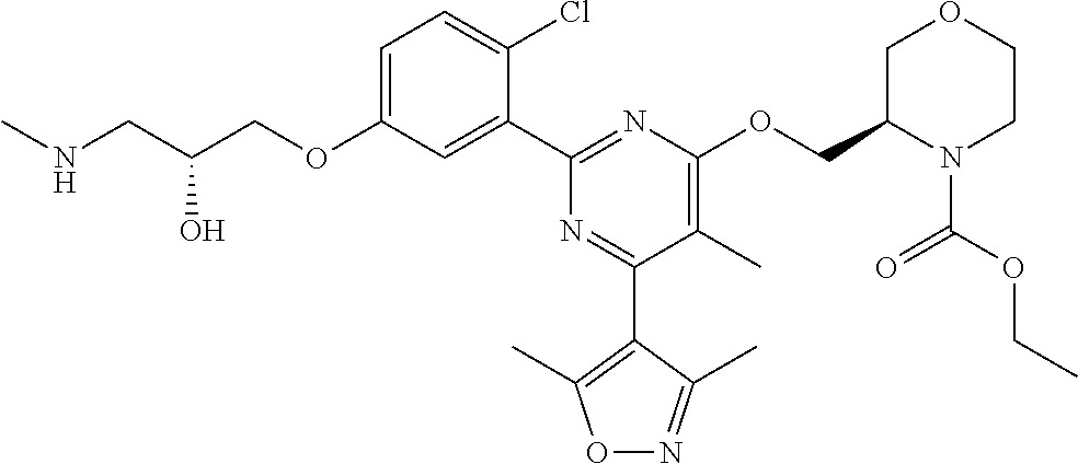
C1=C(OCC(CNC)O)C=C(C2=NC(OCC3COCCN3C(OCC)=O)=C(C)C(C3=C(C)ON=C3C)=N2)C(Cl)=C1
